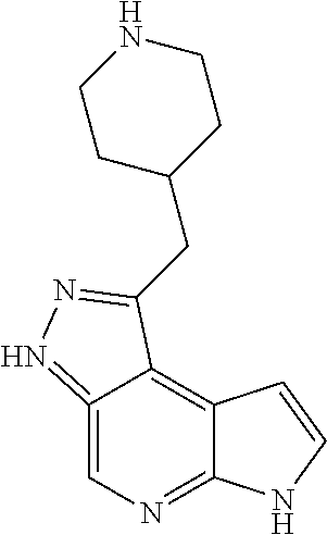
C12=CN=C3C(=C1C(CC1CCNCC1)=NN=2)C=CN3
